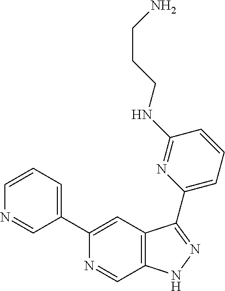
C1(C2=CC=CN=C2)=CC2=C(C=N1)NN=C2C1=CC=CC(NCCCN)=N1
